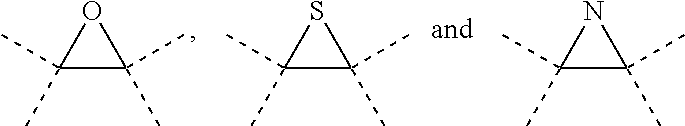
C1(C)(C)C(C)(C)O1.C1(C)(C)C(C)(C)S1.C1(C)(C)C(C)(C)N1
